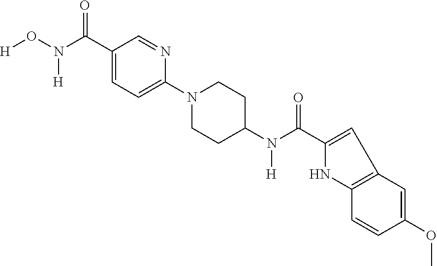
C1(C(=O)N([H])O[H])=CC=C(N2CCC(N(C(=O)C3=CC4=C(C=CC(OC)=C4)N3)[H])CC2)N=C1
